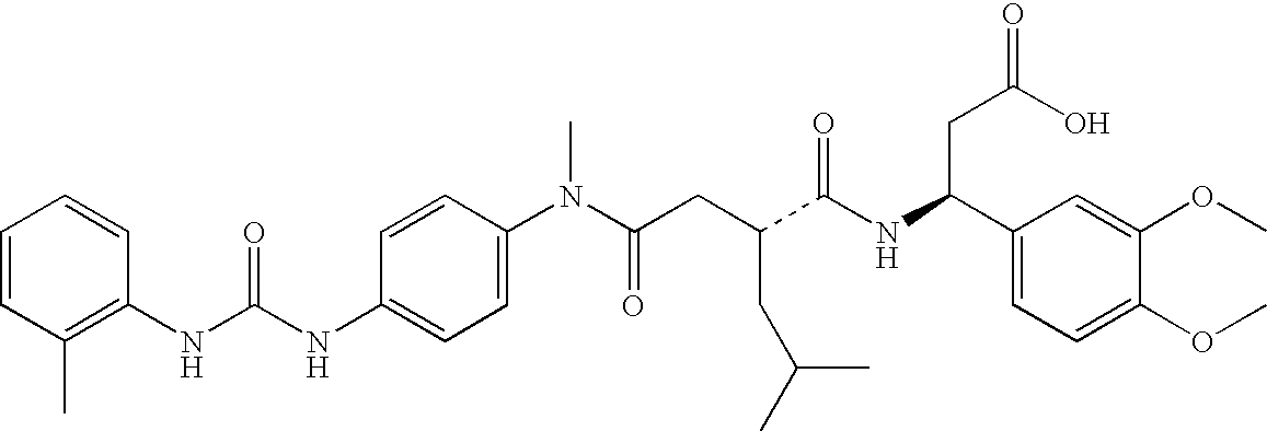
C1=CC(C)=C(NC(NC2=CC=C(N(C(CC(C(NC(C3=CC=C(OC)C(OC)=C3)CC(=O)O)=O)CC(C)C)=O)C)C=C2)=O)C=C1
